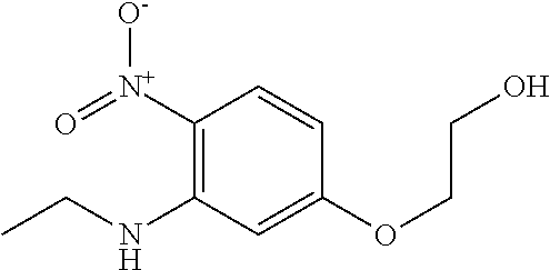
C1([N+](=O)[O-])=C(NCC)C=C(OCCO)C=C1
